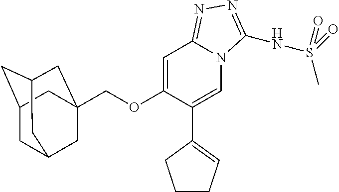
C1=C(OCC23CC4CC(CC(C2)C4)C3)C(C2=CCCC2)=CN2C1=NN=C2NS(=O)(C)=O
